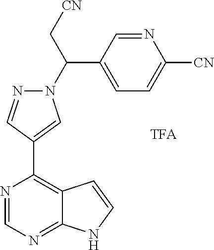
C1(C(N2N=CC(C3=C4C(=NC=N3)NC=C4)=C2)C[CN])=CC=C([CN])N=C1
